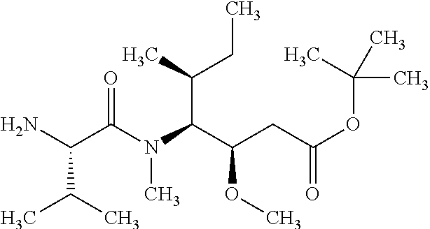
CC(CC)C(C(CC(=O)OC(C)(C)C)OC)N(C(=O)C(C(C)C)N)C
